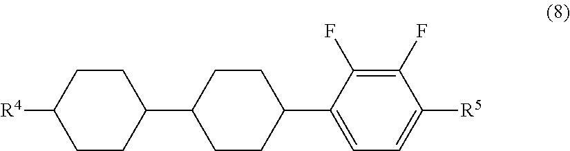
C1(C2CCC(C3=CC=C([R5])C(F)=C3F)CC2)CCC([R4])CC1
